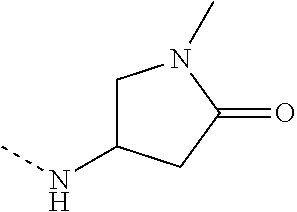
N(C)C1CN(C)C(=O)C1
